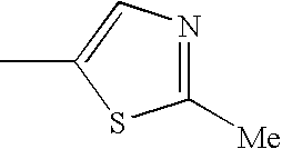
N1=C([Me])SC(C)=C1
